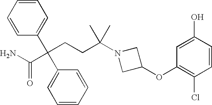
C1=CC=CC(C(CCC(N2CC(OC3=C(Cl)C=CC(O)=C3)C2)(C)C)(C(N)=O)C2=CC=CC=C2)=C1
